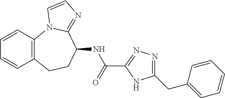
C1=CC2=C(C=C1)CCC(NC(C1=NN=C(CC3=CC=CC=C3)N1)=O)C1=NC=CN21
